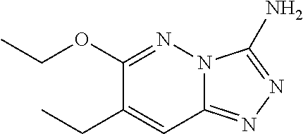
C1(OCC)=NN2C(=NN=C2N)C=C1CC
